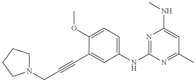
N1(CC#CC2=CC(NC3=NC(NC)=CC(C)=N3)=CC=C2OC)CCCC1
